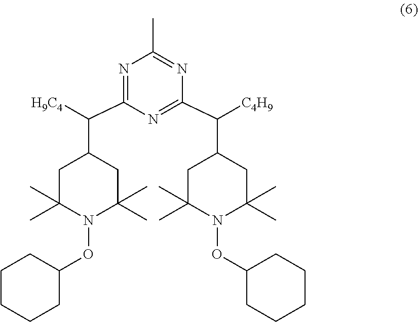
N1=C(C([H9C4])C2CC(C)(C)N(OC3CCCCC3)C(C)(C)C2)N=C(C([C4H9])C2CC(C)(C)N(OC3CCCCC3)C(C)(C)C2)N=C1C
